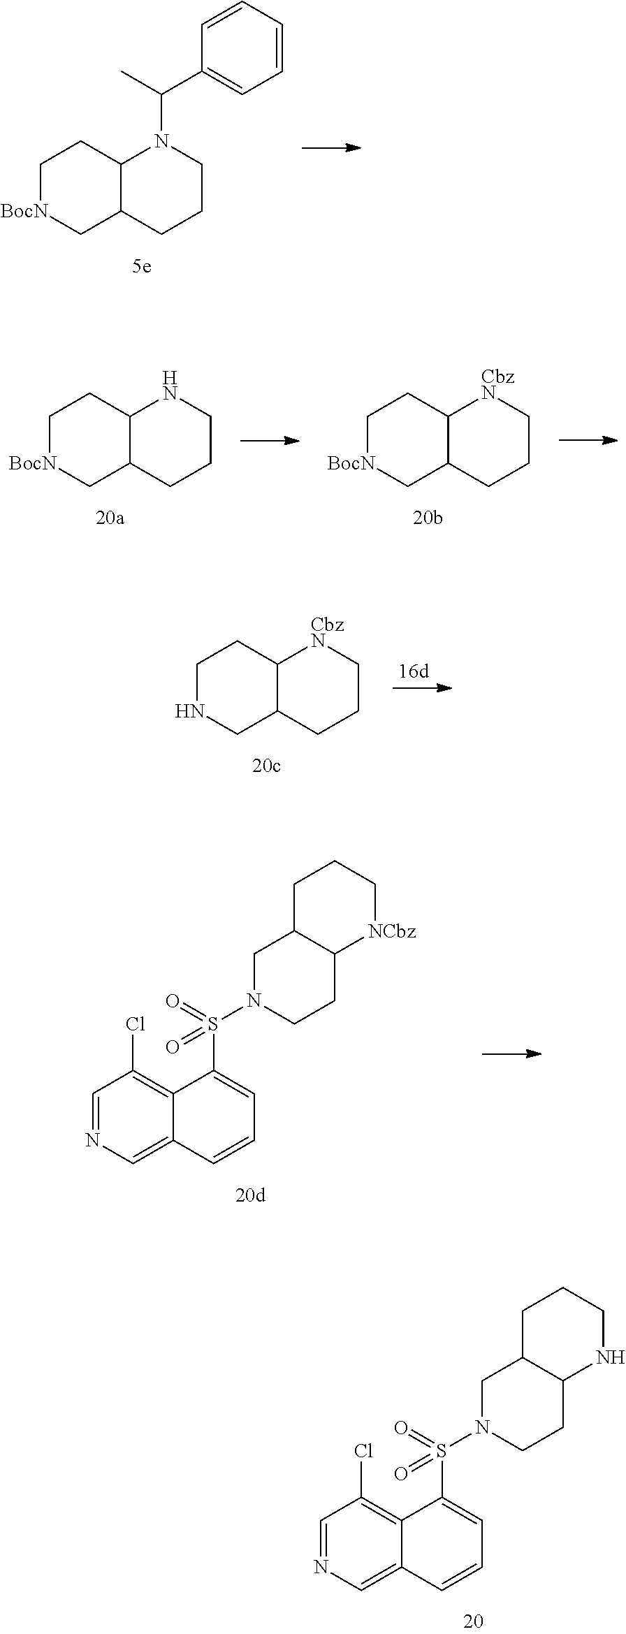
C1[BocN]CC2C(C1)N(C(C)C1=CC=CC=C1)CCC2.C1[BocN]CC2C(C1)NCCC2.C1[BocN]CC2C(C1)[CbzN]CCC2.C1NCC2C(C1)[CbzN]CCC2.C1=NC=C2C(=C1Cl)C(S(=O)(N1CCC3C(C1)CCC[NCbz]3)=O)=CC=C2.C1=NC=C2C(=C1Cl)C(S(=O)(N1CCC3C(C1)CCCN3)=O)=CC=C2
